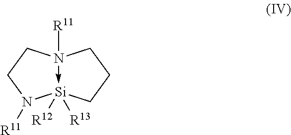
[Si]12([R12])([R13])-N([R11])(CCN1[R11])CCC2
